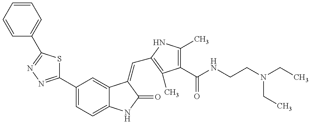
C1=CC=CC=C1C1=NN=C(C2=CC=C3C(=C2)C(=CC2=C(C)C(C(NCCN(CC)CC)=O)=C(C)N2)C(=O)N3)S1
